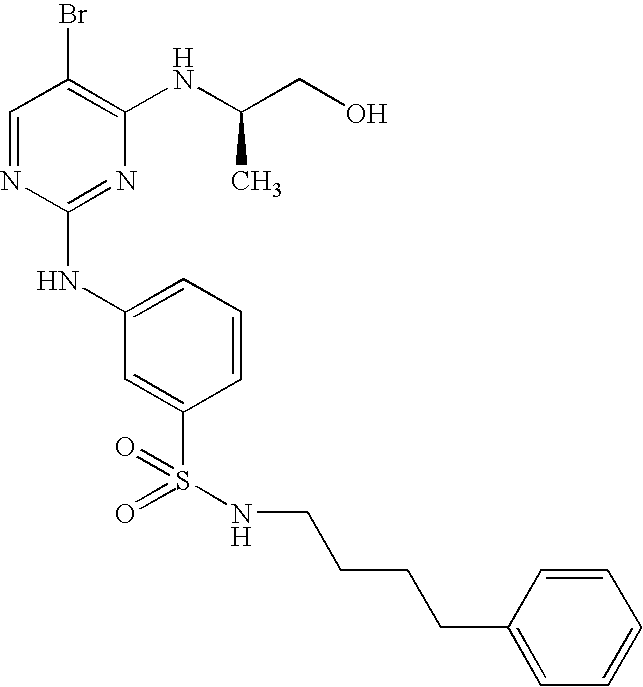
C1=NC(NC2=CC=CC(S(=O)(=O)NCCCCC3=CC=CC=C3)=C2)=NC(NC(CO)C)=C1Br
